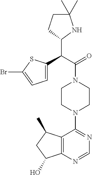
C(C(=O)N1CCN(C2=NC=NC3=C2C(C)CC3O)CC1)(C1NC(C)(C)CC1)C1=CC=C(Br)S1
